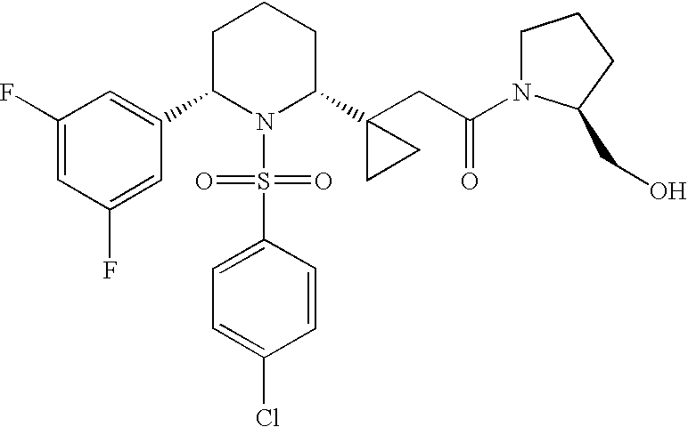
C1C(C2=CC(F)=CC(F)=C2)N(S(=O)(=O)C2=CC=C(Cl)C=C2)C(C2(CC(=O)N3CCCC3CO)CC2)CC1
